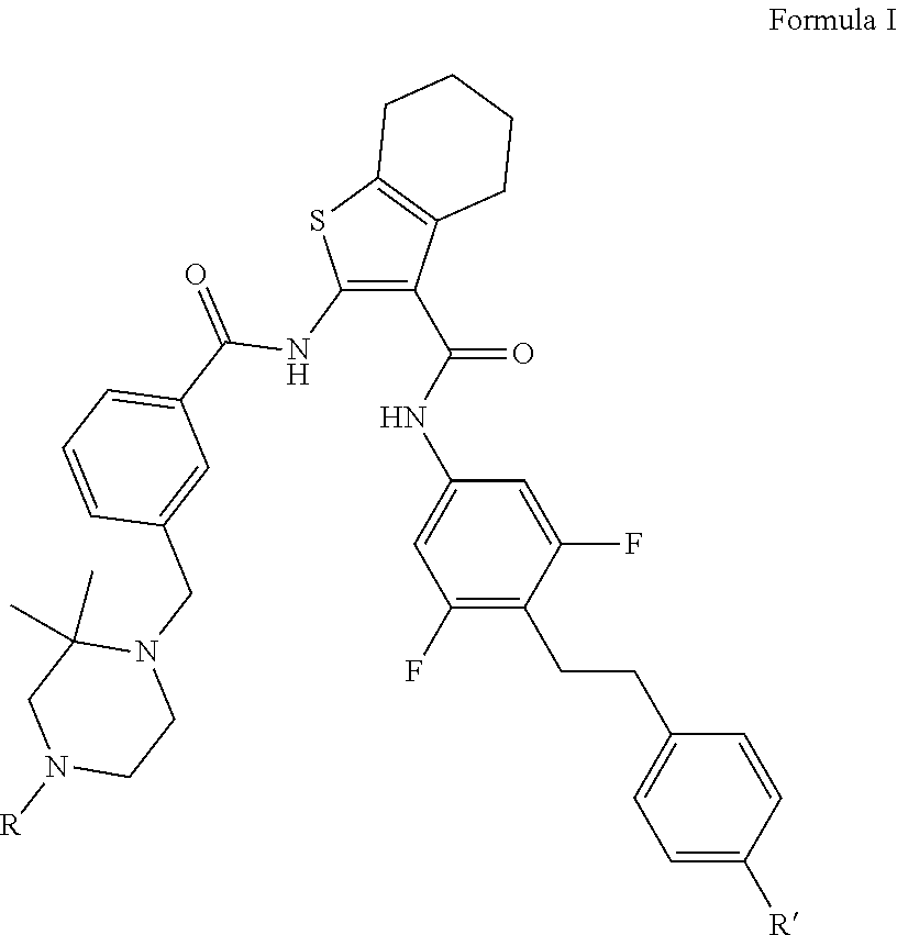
C1(NC(C2=CC=CC(CN3C(C)(C)CN([R])CC3)=C2)=O)=C(C(NC2=CC(F)=C(CCC3=CC=C([R])C=C3)C(F)=C2)=O)C2=C(S1)CCCC2
